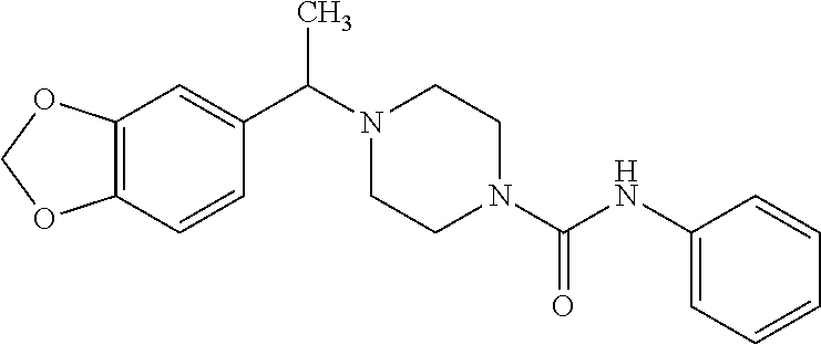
N1(C(C2=CC3=C(C=C2)OCO3)C)CCN(C(NC2=CC=CC=C2)=O)CC1
